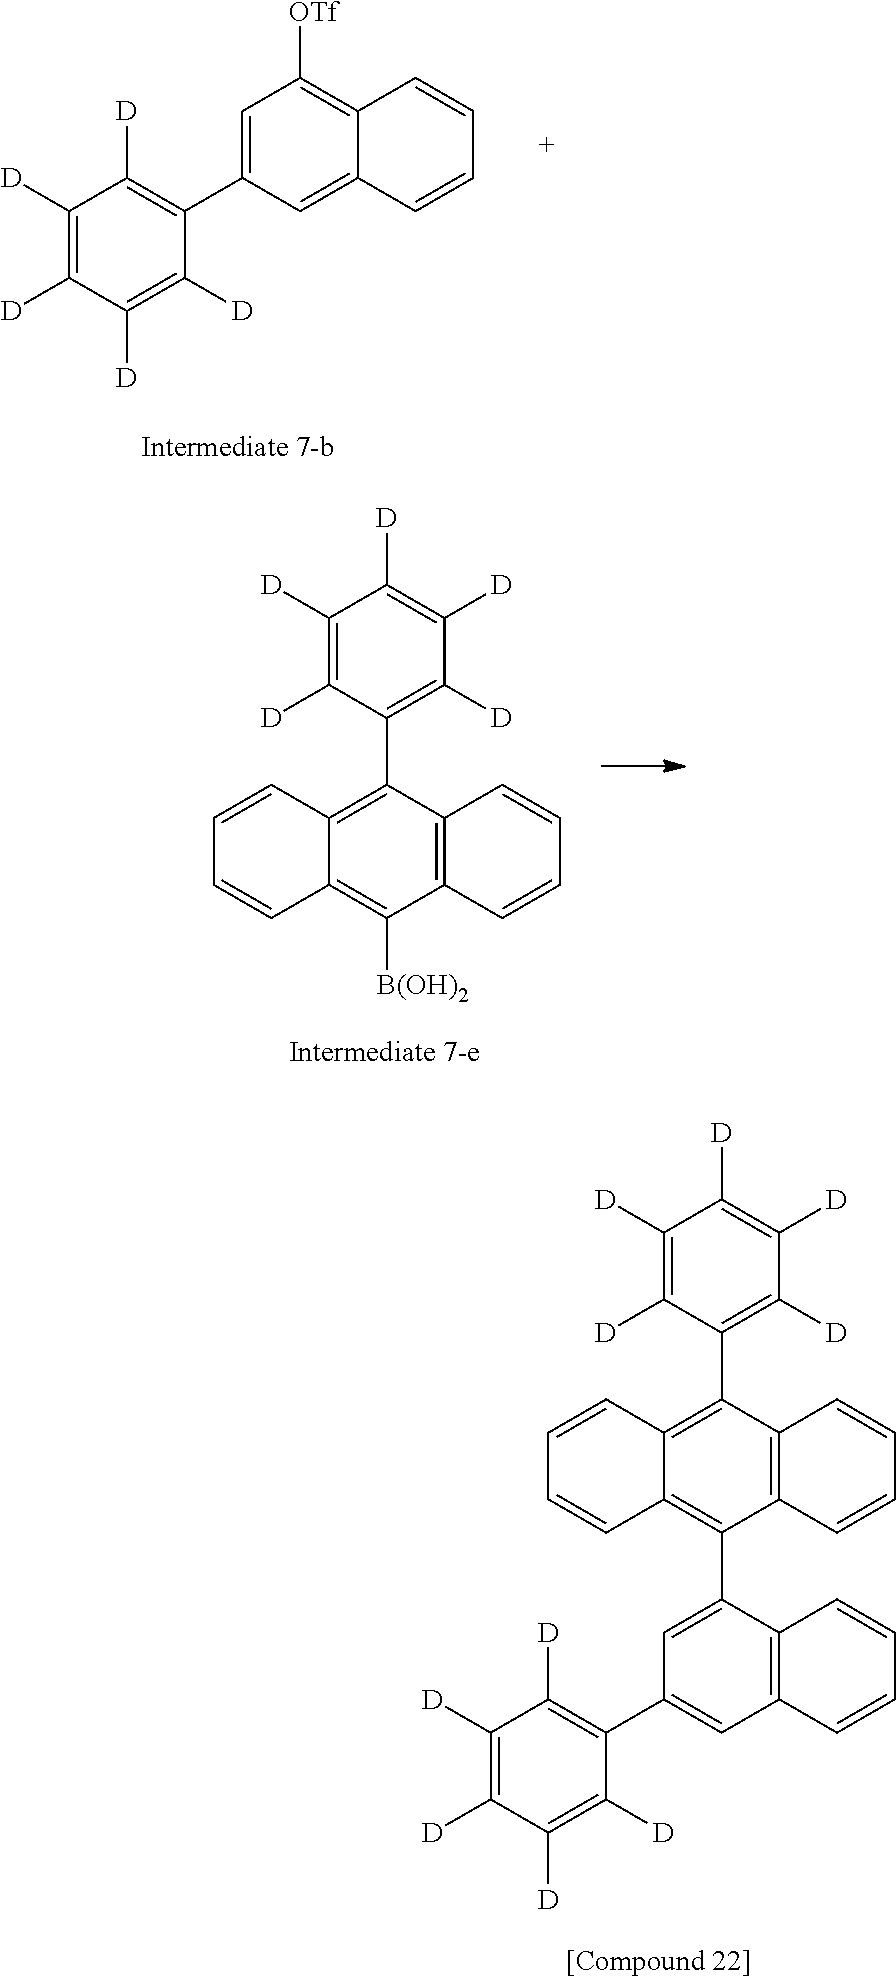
C1=C(C2=C([D])C([D])=C([D])C([D])=C2[D])C=C2C(=C1[OTf])C=CC=C2.C1=CC=CC2=C1C([B(OH)2])=C1C=CC=CC1=C2C1=C([D])C([D])=C([D])C([D])=C1[D].C1=CC=CC2=C1C(C1=CC(C3=C([D])C([D])=C([D])C([D])=C3[D])=CC3=C1C=CC=C3)=C1C=CC=CC1=C2C1=C([D])C([D])=C([D])C([D])=C1[D]
